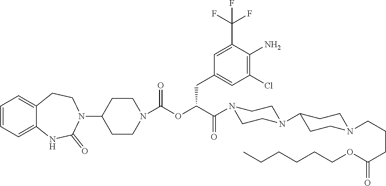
C1=CC=C2C(=C1)CCN(C1CCN(C(OC(C(N3CCN(C4CCN(CCCC(=O)OCCCCCC)CC4)CC3)=O)CC3=CC(Cl)=C(N)C(C(F)(F)F)=C3)=O)CC1)C(=O)N2
